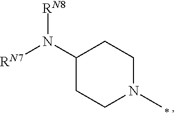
C1(N([RN7])[RN8])CCN(C)CC1
